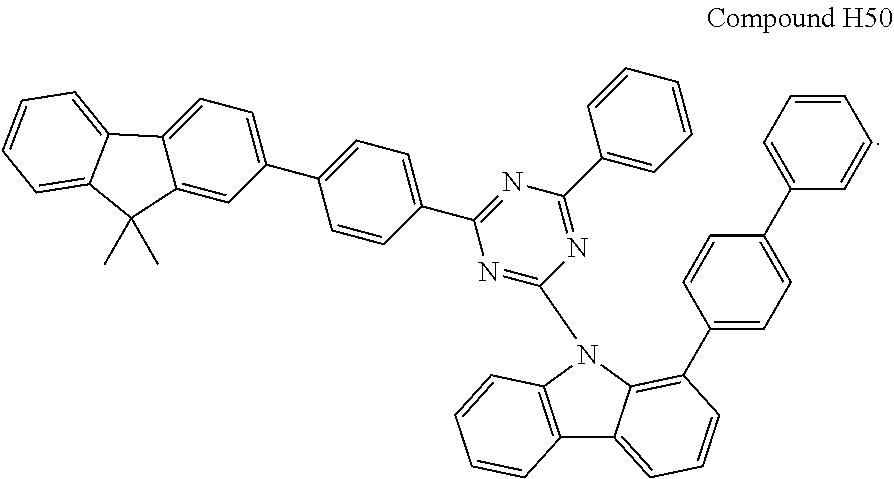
C12=C(N(C3=NC(C4=CC=C(C5=CC=C6C(=C5)C(C)(C)C5=CC=CC=C65)C=C4)=NC(C4=CC=CC=C4)=N3)C3=C(C4=CC=C(C5=CC=CC=C5)C=C4)C=CC=C13)C=CC=C2
